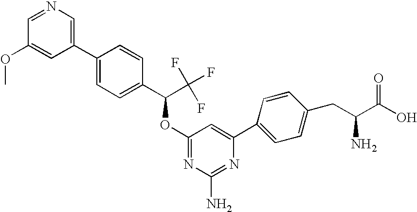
C1(C2=CN=CC(OC)=C2)=CC=C(C(C(F)(F)F)OC2=NC(N)=NC(C3=CC=C(CC(C(O)=O)N)C=C3)=C2)C=C1
